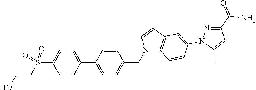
C1=CC(C2=CC=C(CN3C4=C(C=C3)C=C(N3N=C(C(N)=O)C=C3C)C=C4)C=C2)=CC=C1S(CCO)(=O)=O
